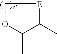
C1OC(C)C(C)[E]1
